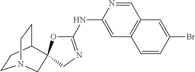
C1CC2CCN1CC21OC(NC2=CC3=C(C=N2)C=C(Br)C=C3)=NC1
